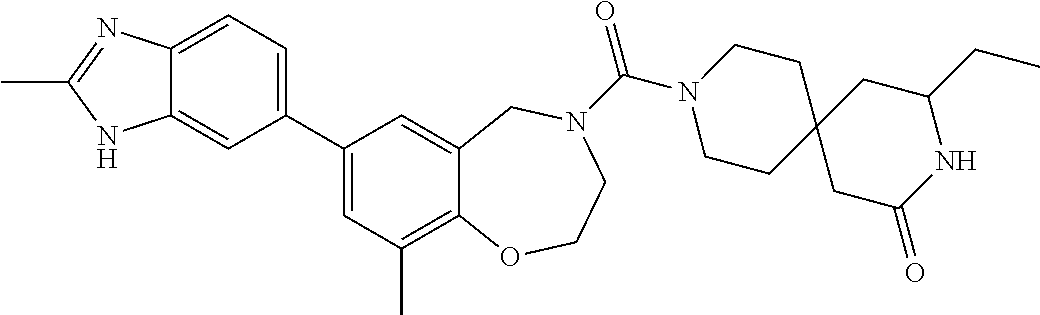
C12=CC=C(C3=CC(C)=C4C(=C3)CN(C(=O)N3CCC5(CC3)CC(=O)NC(CC)C5)CCO4)C=C1NC(C)=N2
